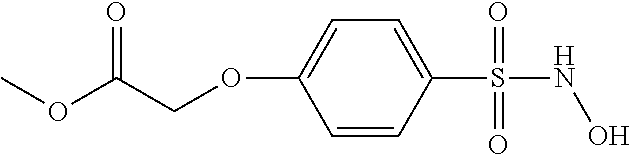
C1=CC(S(NO)(=O)=O)=CC=C1OCC(OC)=O
